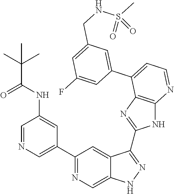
C1=NC=C(C2=NC=C3C(=C2)C(C2=NC4=C(N2)N=CC=C4C2=CC(CNS(C)(=O)=O)=CC(F)=C2)=NN3)C=C1NC(=O)C(C)(C)C
